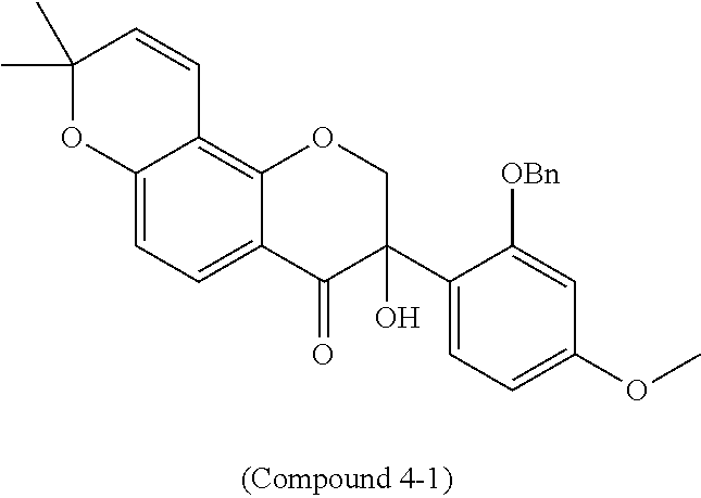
C1(C)(C)OC2=CC=C3C(=C2C=C1)OCC(C1=CC=C(OC)C=C1[OBn])(O)C3=O
